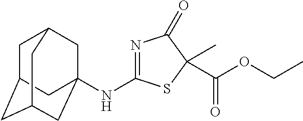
C1C2CC3CC(NC4=NC(=O)C(C)(C(OCC)=O)S4)(CC1C3)C2
